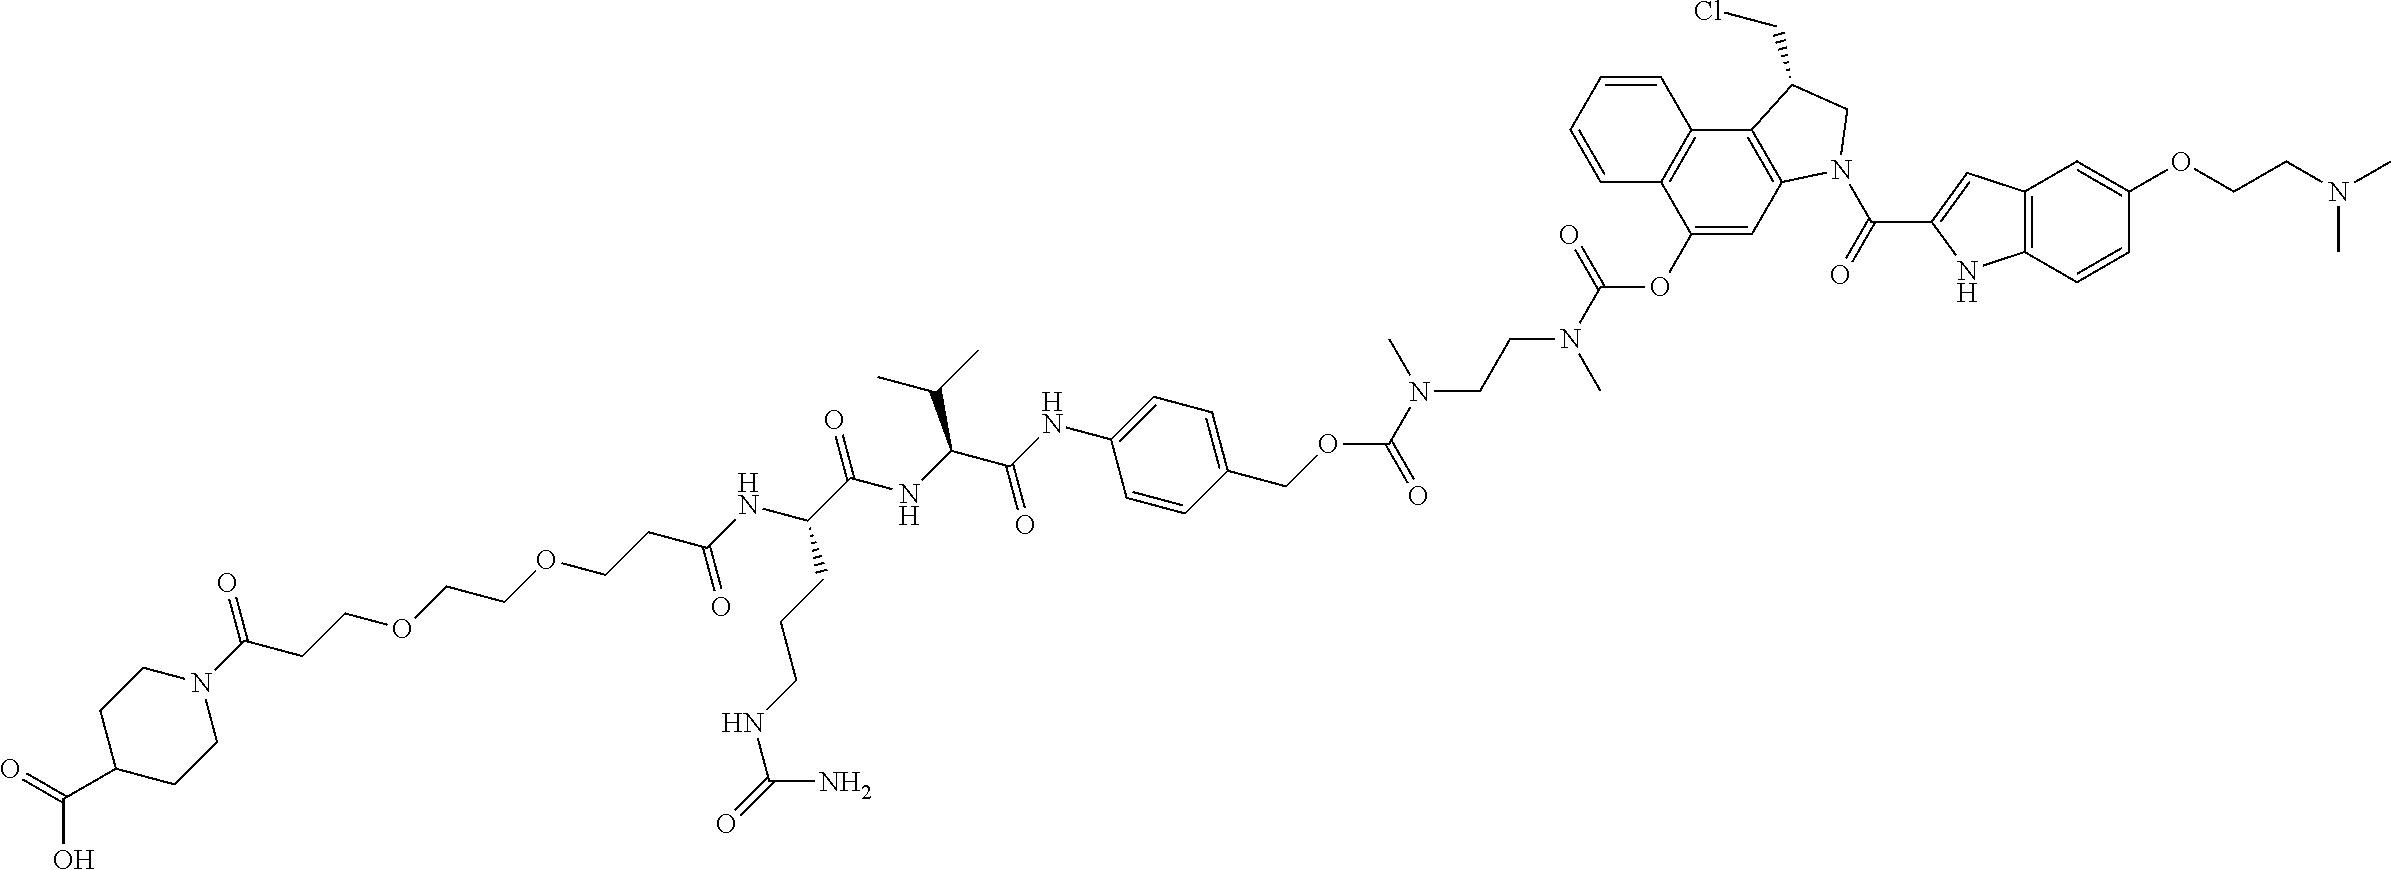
C1=CC=CC2=C1C(OC(N(C)CCN(C(=O)OCC1=CC=C(NC(C(NC(C(NC(=O)CCOCCOCCC(N3CCC(C(=O)O)CC3)=O)CCCNC(=O)N)=O)C(C)C)=O)C=C1)C)=O)=CC1=C2C(CCl)CN1C(C1=CC2=C(C=CC(OCCN(C)C)=C2)N1)=O
